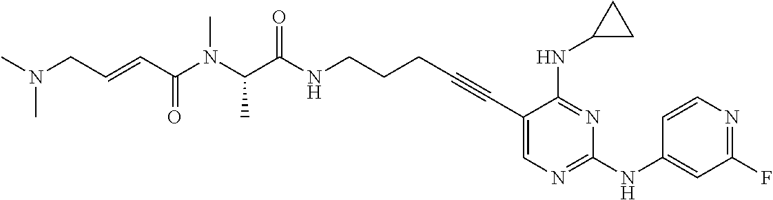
C(NCCCC#CC1=CN=C(NC2=CC(F)=NC=C2)N=C1NC1CC1)(=O)C(N(C)C(C=CCN(C)C)=O)C
